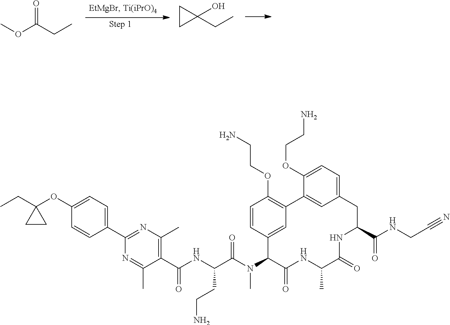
O=C(CC)OC.C1CC1(O)CC.C1(OC2(CC)CC2)=CC=C(C2=NC(C)=C(C(NC(C(N(C3C(=O)NC(C)C(=O)NC(C(NCC#N)=O)CC4=CC=C(OCCN)C(=C4)C4=C(OCCN)C=CC3=C4)C)=O)CCN)=O)C(C)=N2)C=C1
